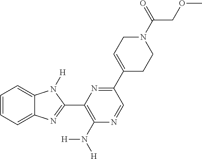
C1=CC=C2C(=C1)N([H])C(C1=C(N([H])[H])N=CC(C3=CCN(C(=O)COC)CC3)=N1)=N2
